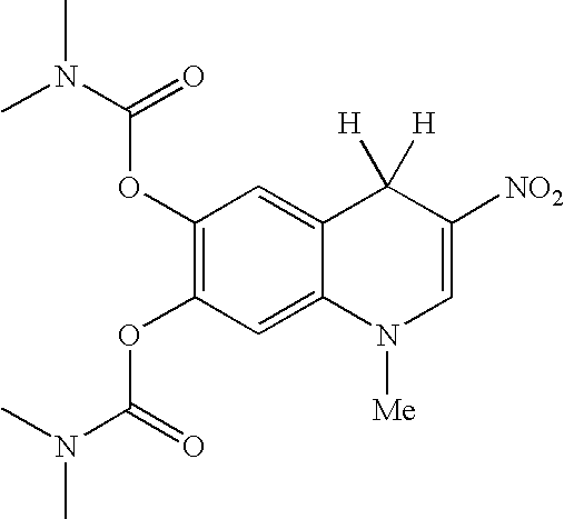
C1(OC(N(C)C)=O)=C(OC(N(C)C)=O)C=C2C(=C1)C([H])([H])C([NO2])=CN2[Me]
